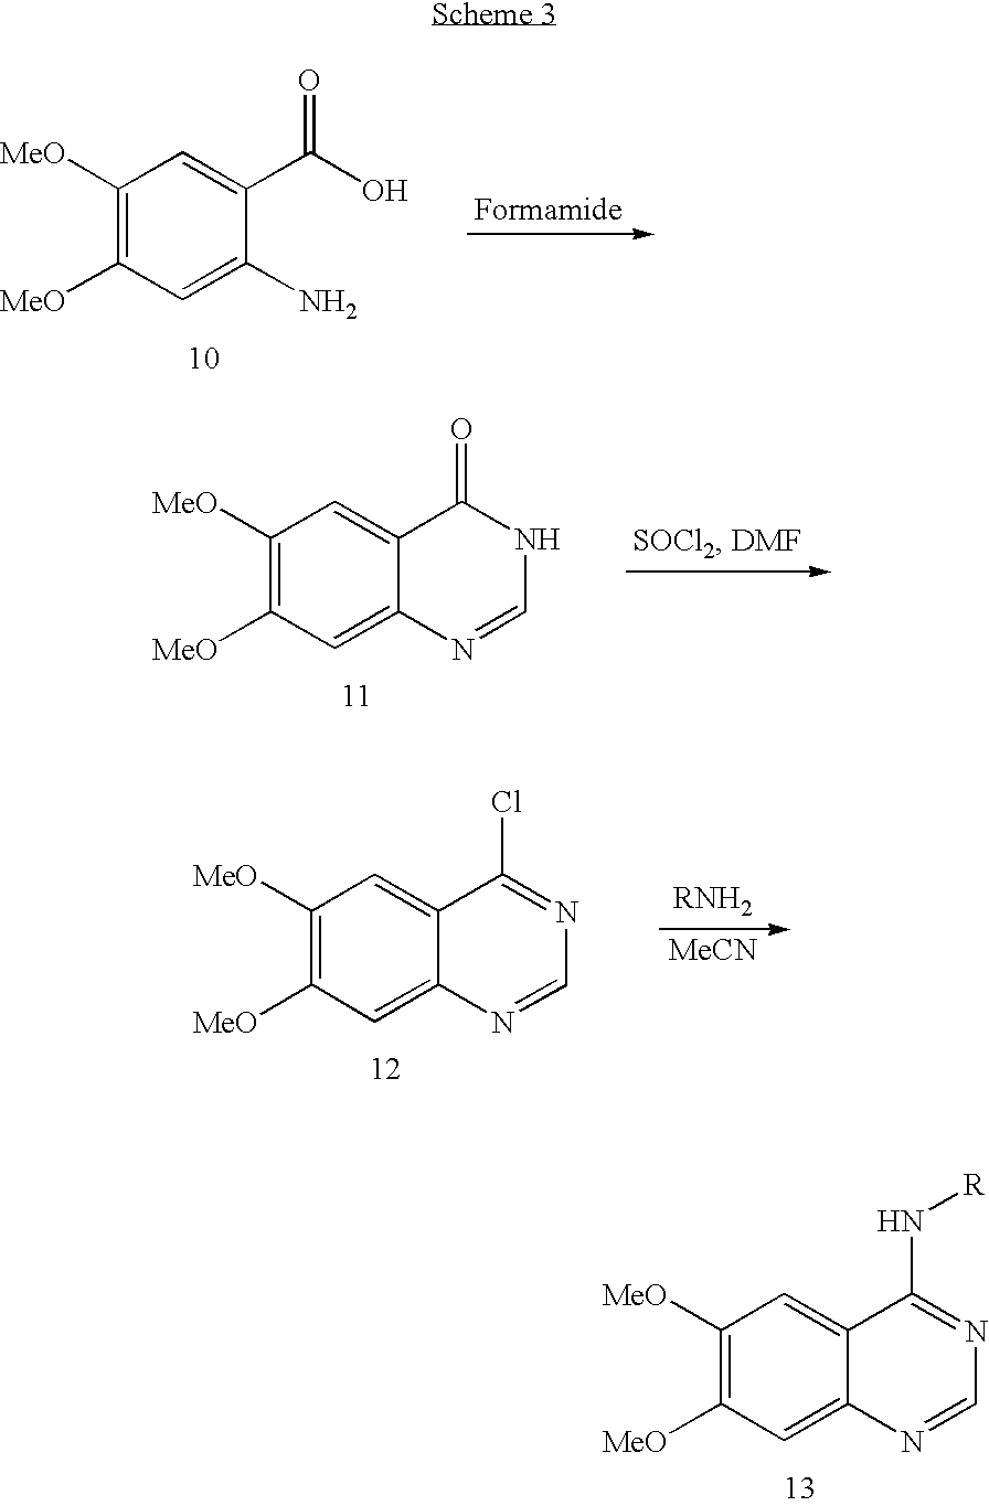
C1=C(N)C(C(O)=O)=CC([MeO])=C1[MeO].C1=C2C(=CC([MeO])=C1[MeO])C(=O)NC=N2.C1=C2C(=CC([MeO])=C1[MeO])C(N[R])=NC=N2.C1=C2C(=CC([MeO])=C1[MeO])C(Cl)=NC=N2.[MeCN]
